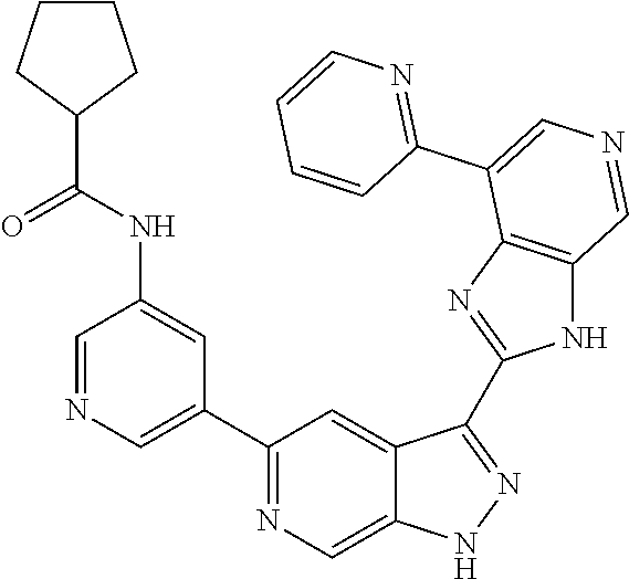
C1(C2=CN=CC(NC(=O)C3CCCC3)=C2)=NC=C2C(=C1)C(C1=NC3=C(N1)C=NC=C3C1=NC=CC=C1)=NN2
